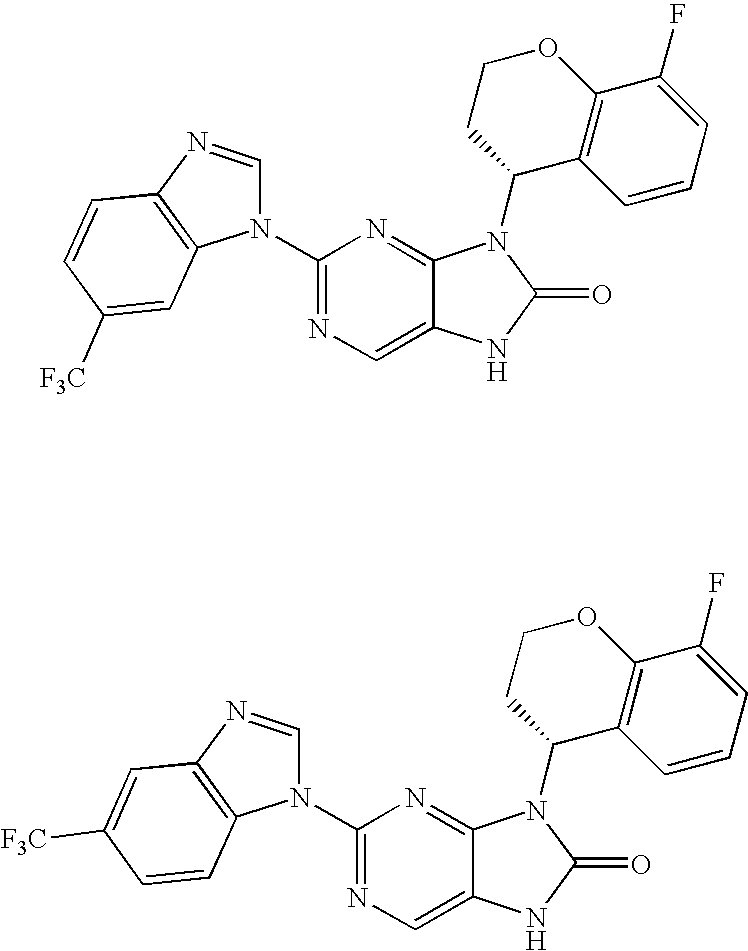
C1(N2C=NC3=C2C=C([F3C])C=C3)=NC=C2C(=N1)N(C1CCOC3=C1C=CC=C3F)C(=O)N2.C1(N2C=NC3=C2C=CC([F3C])=C3)=NC=C2C(=N1)N(C1CCOC3=C1C=CC=C3F)C(=O)N2
